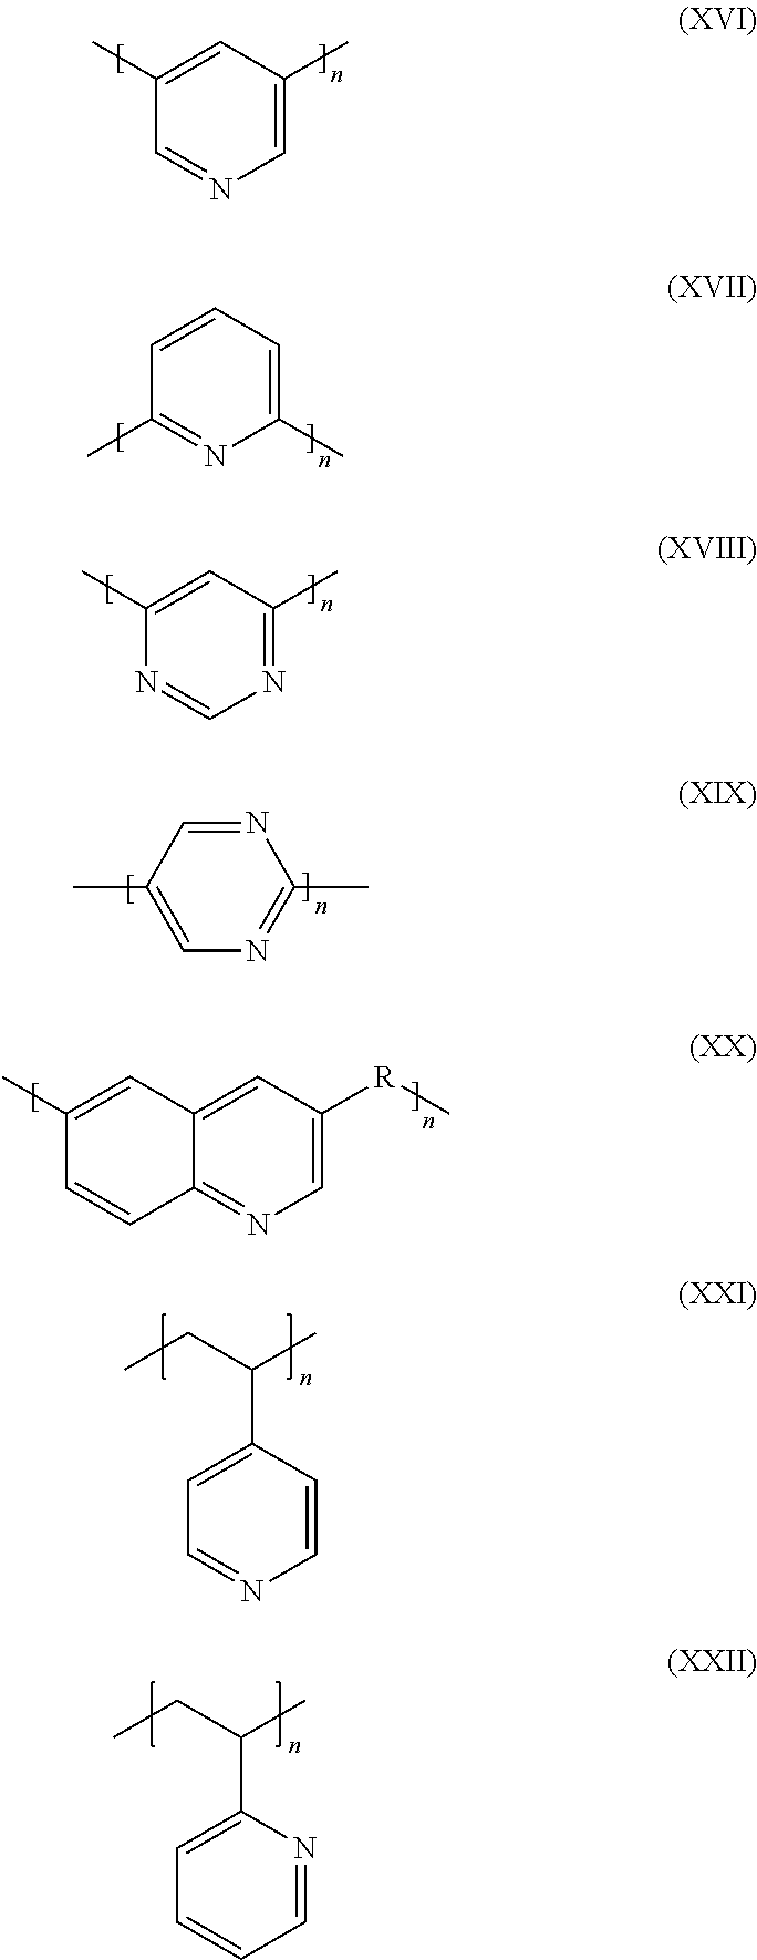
C1(C)=CC(C)=CN=C1.C1=CC=C(C)N=C1C.C1(C)=CC(C)=NC=N1.C1(C)=CN=C(C)N=C1.C1(C)=CC2=CC([R]C)=CN=C2C=C1.C1=C(C(CC)C)C=CN=C1.C1=C(C(CC)C)N=CC=C1
